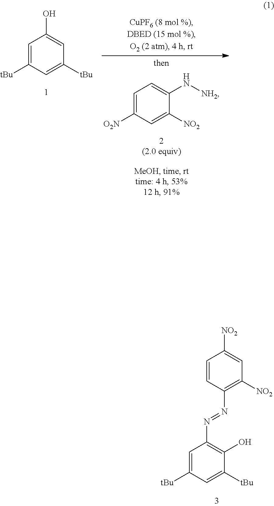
C1=C([O2N])C=C([NO2])C(N[NH2])=C1.C1=C([tBu])C=C([tBu])C=C1O.C1=C([tBu])C=C([tBu])C(O)=C1N=NC1=C([NO2])C=C([NO2])C=C1
